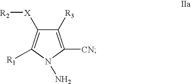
C1([R3])=C([CN])N(N)C([R1])=C1[X][R2]
